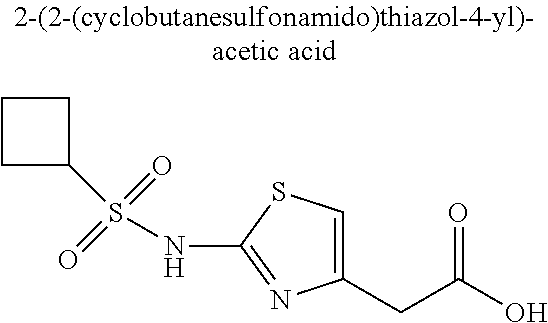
C1(CC(O)=O)=CSC(NS(=O)(=O)C2CCC2)=N1
